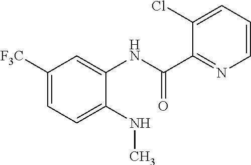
C1([F3C])=CC=C(NC)C(NC(C2=NC=CC=C2Cl)=O)=C1
